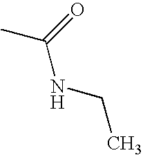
CC(=O)NCC
